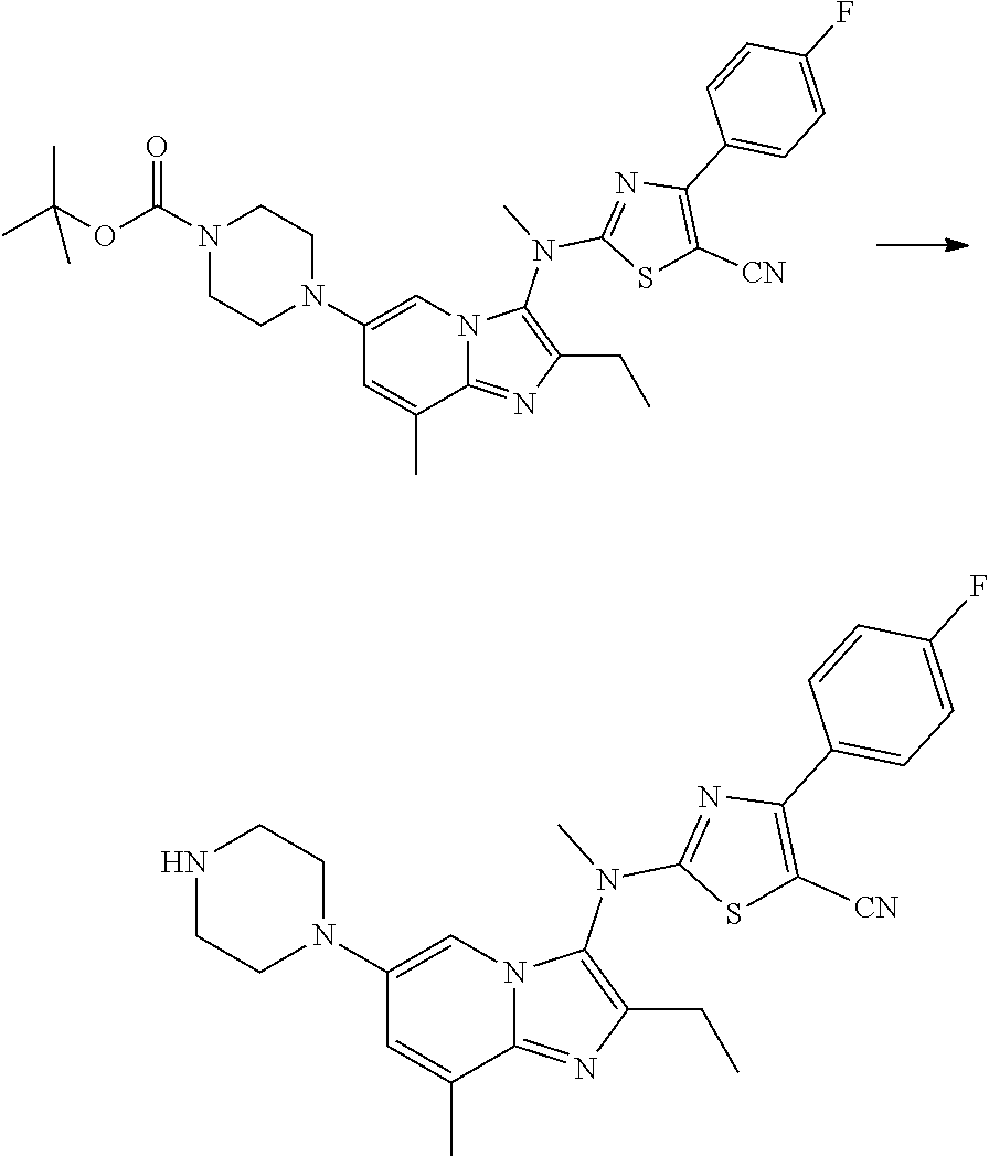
C1(N2CCN(C(OC(C)(C)C)=O)CC2)=CN2C(=NC(CC)=C2N(C)C2=NC(C3=CC=C(F)C=C3)=C([CN])S2)C(C)=C1.C1(N2CCNCC2)=CN2C(=NC(CC)=C2N(C)C2=NC(C3=CC=C(F)C=C3)=C([CN])S2)C(C)=C1
